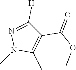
N1(C)N=C([H])C(C(=O)OC)=C1C
